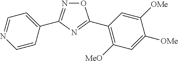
O1N=C(C2=CC=NC=C2)N=C1C1=C([MeO])C=C([OMe])C([OMe])=C1
